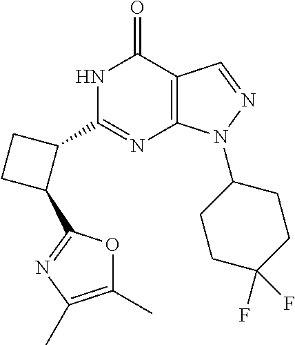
N1C(C2CCC2C2=NC(C)=C(C)O2)=NC2=C(C1=O)C=NN2C1CCC(F)(F)CC1
